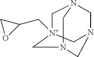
C1[N+]2(CC3CO3)CN(CN1C)CNC2
